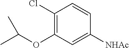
C1(Cl)=C(OC(C)C)C=C([NHAc])C=C1
